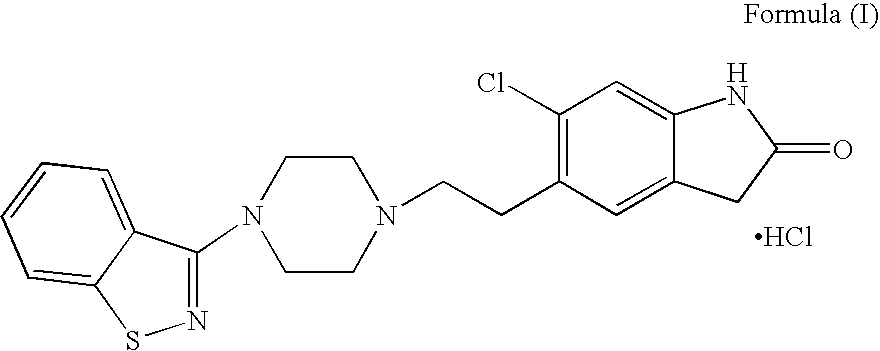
C1CN(CCC2=C(Cl)C=C3C(=C2)CC(=O)N3)CCN1C1=NSC2=CC=CC=C12.Cl
